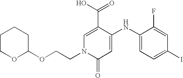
C1=C(C(O)=O)C(NC2=CC=C(I)C=C2F)=CC(=O)N1CCOC1CCCCO1
